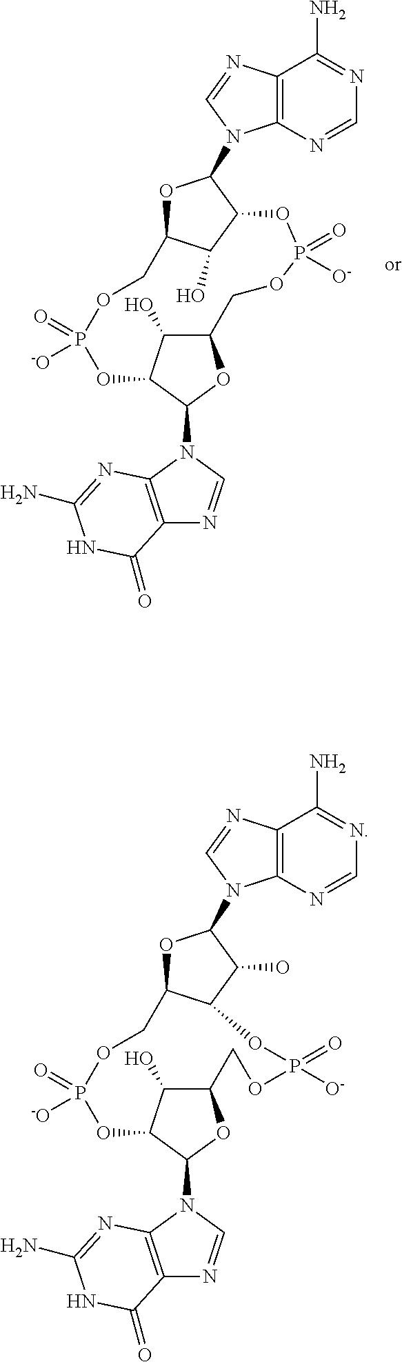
C12=C(N(C3OC4C(O)C3OP(=O)([-O])OCC3OC(N5C6=C(C(N)=NC=N6)N=C5)C(C3O)OP(=O)([O-])OC4)C=N1)N=C(N)NC2=O.C12=C(N(C3OC4C(O)C3OP(=O)([-O])OCC3OC(N5C6=C(C(N)=NC=N6)N=C5)C(O)C3OP([O-])(=O)OC4)C=N1)N=C(N)NC2=O
